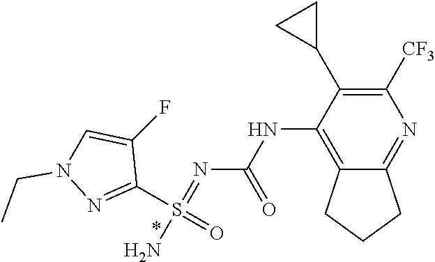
C1([CF3])=C(C2CC2)C(NC(N=S(N)(C2=NN(CC)C=C2F)=O)=O)=C2C(=N1)CCC2
